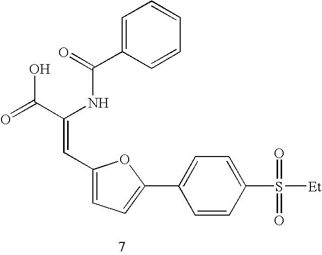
C1=C(C(=O)NC(C(=O)O)=CC2=CC=C(C3=CC=C(S([Et])(=O)=O)C=C3)O2)C=CC=C1
